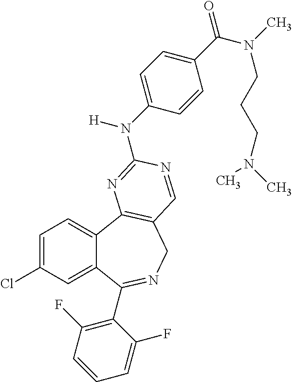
C1=C(Cl)C=C2C(=C1)C1=C(CN=C2C2=C(F)C=CC=C2F)C=NC(N([H])C2=CC=C(C(N(C)CCCN(C)C)=O)C=C2)=N1
